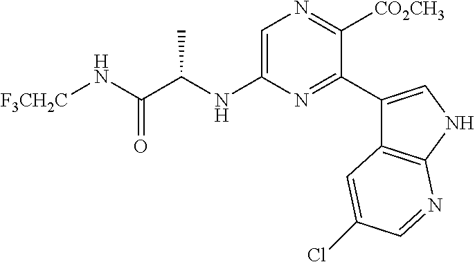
[F3CH2C]NC(C(NC1=CN=C([CO2CH3])C(C2=CNC3=C2C=C(Cl)C=N3)=N1)C)=O
